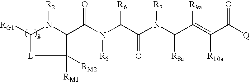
C(N(C(C(N(C(C(=C(C([Q])=O)[R10a])[R9a])[R8a])[R7])=O)[R6])[R5])(=O)C1C([RM1])([RM2])[L]C([RG1])N1[R2]
